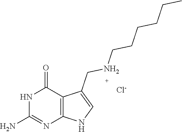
C1(N)=NC2=C(C(=O)N1)C(CNCCCCCC)=CN2.[Cl-]
